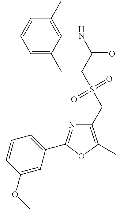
C1=C(C)C(NC(=O)CS(CC2=C(C)OC(C3=CC=CC(OC)=C3)=N2)(=O)=O)=C(C)C=C1C
